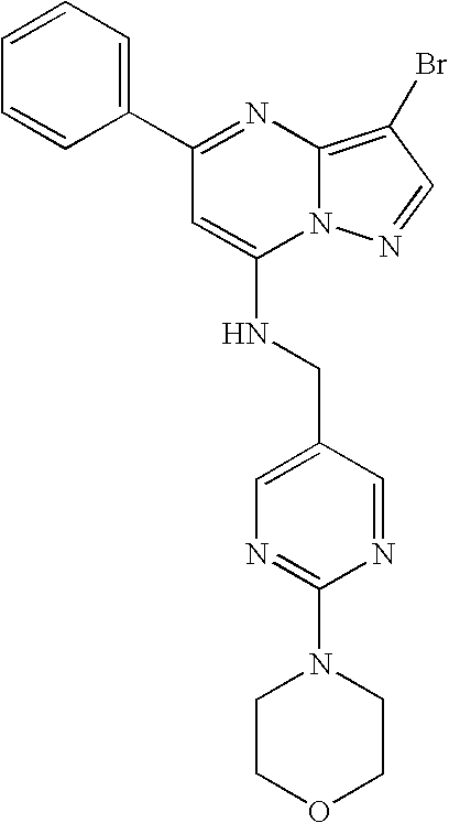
C1(C2=CC=CC=C2)=NC2=C(Br)C=NN2C(NCC2=CN=C(N3CCOCC3)N=C2)=C1
